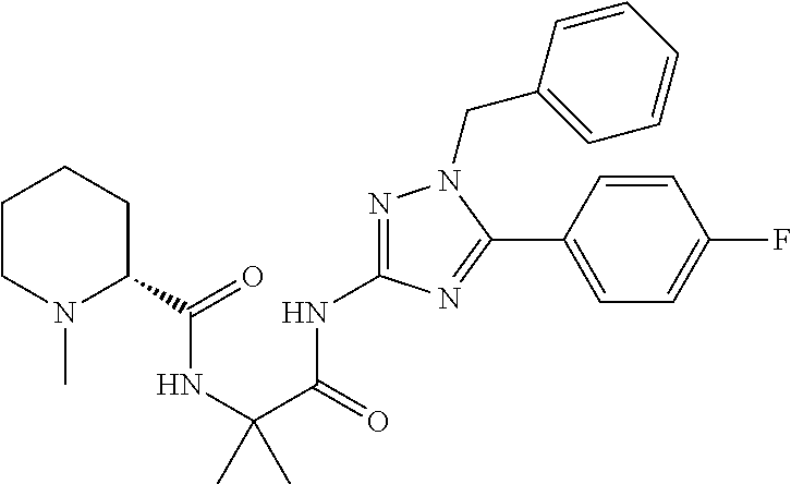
N1=C(NC(C(NC(=O)C2CCCCN2C)(C)C)=O)N=C(C2=CC=C(F)C=C2)N1CC1=CC=CC=C1
